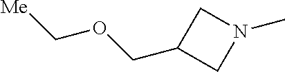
C1(COC[Me])CN(C)C1
